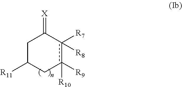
C1C([R11])Cc([R10])([R9])c([R7])([R8])C1=[X]
